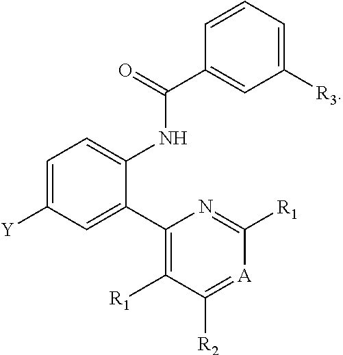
C1=C([Y])C=C(C2=C([R1])C([R2])=[A]C([R1])=N2)C(NC(C2=CC([R3])=CC=C2)=O)=C1
